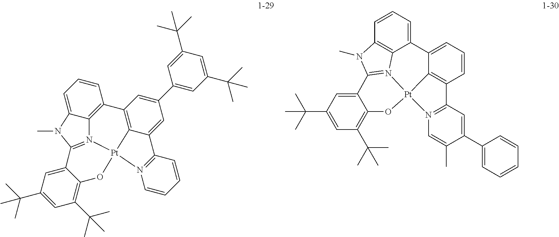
C1=C(C(C)(C)C)C=C2C(=C1C(C)(C)C)O[Pt]13C4=C(C=CC=C4C4=CC=CC5=C4N1=C2N5C)C1=N3C=C(C)C(C2=CC=CC=C2)=C1.C1=C(C(C)(C)C)C=C2C(=C1C(C)(C)C)O[Pt]13C4=C(C=C(C5=CC(C(C)(C)C)=CC(C(C)(C)C)=C5)C=C4C4=N1C=CC=C4)C1=C4C(=CC=C1)N(C)C2=N34
